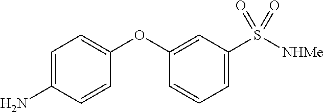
C1=C(N)C=CC(OC2=CC(S([NHMe])(=O)=O)=CC=C2)=C1
